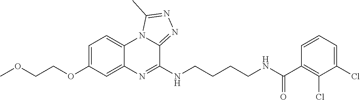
C1=C(OCCOC)C=C2C(=C1)N1C(=NN=C1C)C(NCCCCNC(C1=C(Cl)C(Cl)=CC=C1)=O)=N2
